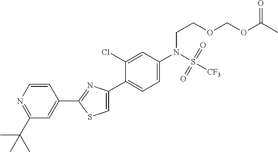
C1(C2=NC(C3=CC=C(N(S([CF3])(=O)=O)CCOCOC(C)=O)C=C3Cl)=CS2)=CC(C(C)(C)C)=NC=C1
